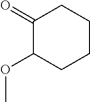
C1(=O)C(OC)CCCC1
